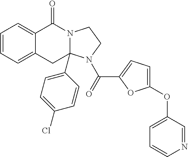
C1=CC=C2C(=C1)C(=O)N1C(C3=CC=C(Cl)C=C3)(C2)N(C(=O)C2=CC=C(OC3=CC=CN=C3)O2)CC1
